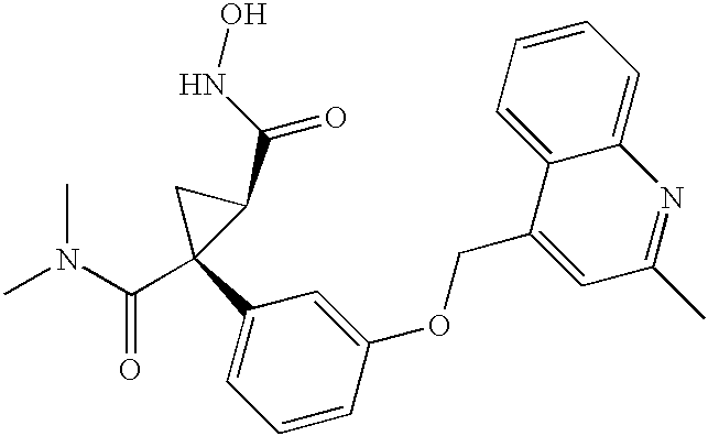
C1(C2=CC=CC(OCC3=CC(C)=NC4=CC=CC=C34)=C2)(C(N(C)C)=O)C(C(NO)=O)C1
